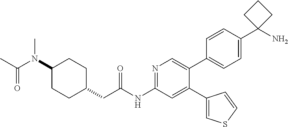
C1(N(C(C)=O)C)CCC(CC(NC2=NC=C(C3=CC=C(C4(N)CCC4)C=C3)C(C3=CSC=C3)=C2)=O)CC1
